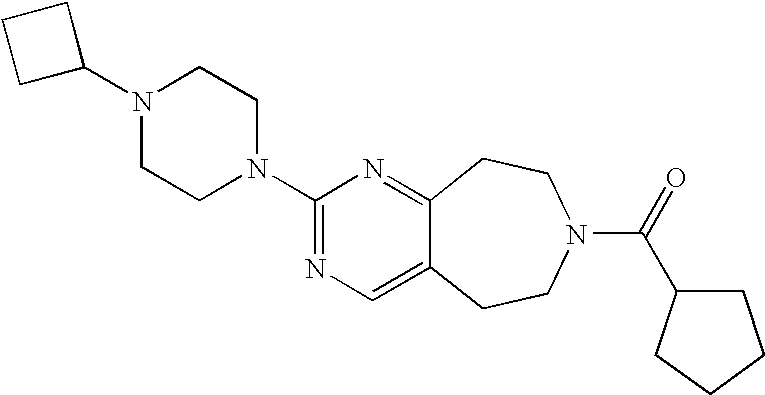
C1C(N2CCN(C3=NC=C4C(=N3)CCN(C(=O)C3CCCC3)CC4)CC2)CC1
